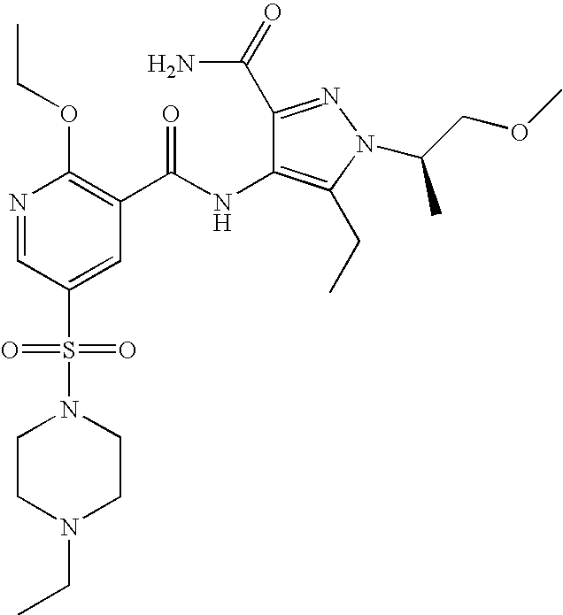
CCOC1=C(C(NC2=C(CC)N(C(COC)C)N=C2C(=O)N)=O)C=C(S(N2CCN(CC)CC2)(=O)=O)C=N1
